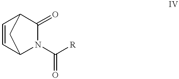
C1=CC2N(C([R])=O)C(=O)C1C2
